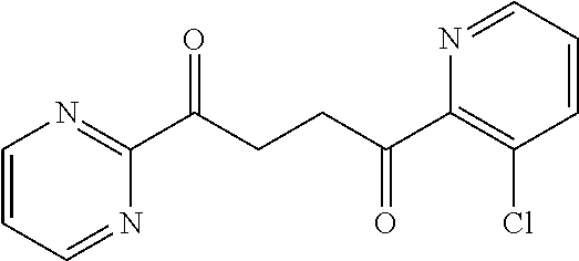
C1(C(CCC(C2=C(Cl)C=CC=N2)=O)=O)=NC=CC=N1
